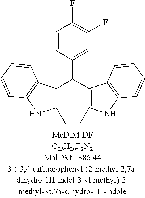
C1=CC(C(C2=C(C)NC3=C2C=CC=C3)C2=C(C)NC3=C2C=CC=C3)=CC(F)=C1F
